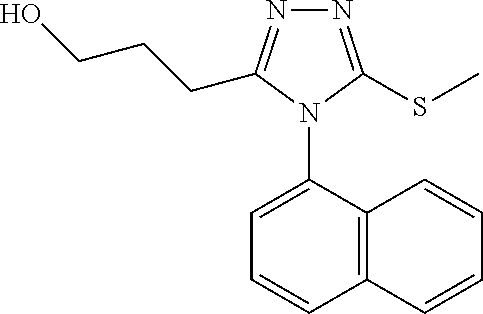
N1=C(SC)N(C2=CC=CC3=C2C=CC=C3)C(CCCO)=N1
